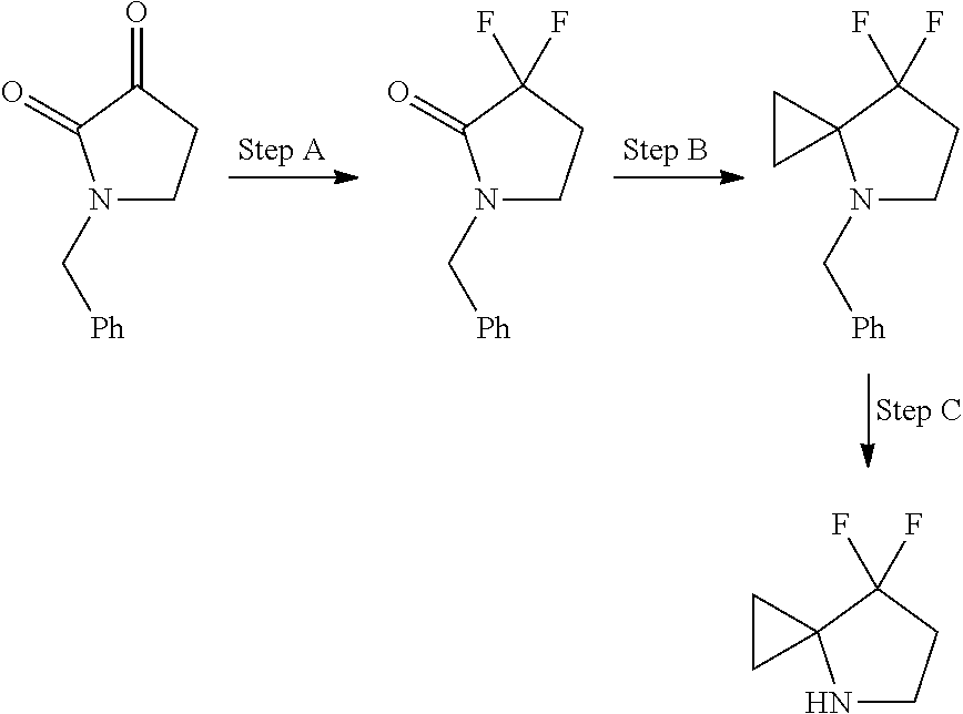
C1CC(=O)C(=O)N1C[Ph].C1CC(F)(F)C(=O)N1C[Ph].C1CC(F)(F)C2(N1C[Ph])CC2.C1CC(F)(F)C2(N1)CC2
